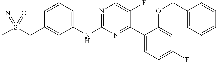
C1=CC(CS(C)(=N)=O)=CC(NC2=NC=C(F)C(C3=CC=C(F)C=C3OCC3=CC=CC=C3)=N2)=C1
